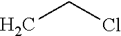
CCCl
